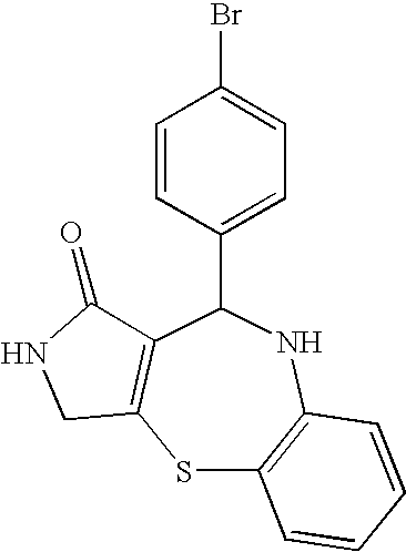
S1C2=C(NC(C3=CC=C(Br)C=C3)C3=C1CNC3=O)C=CC=C2
